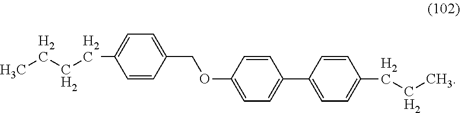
C1=C(C2=CC=C(OCC3=CC=C(CCCC)C=C3)C=C2)C=CC(CCC)=C1
